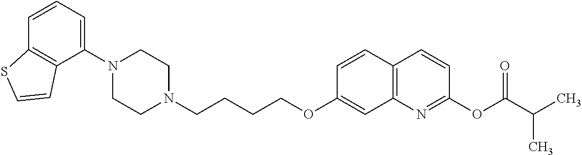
C1=CC2=C(C(N3CCN(CCCCOC4=CC5=C(C=C4)C=CC(OC(C(C)C)=O)=N5)CC3)=C1)C=CS2
